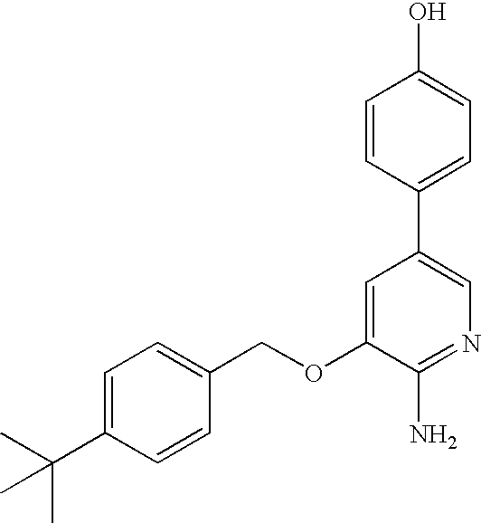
C1=CC(C2=CN=C(N)C(OCC3=CC=C(C(C)(C)C)C=C3)=C2)=CC=C1O
